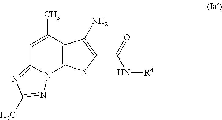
C1=C(C)C2=C(N3C1=NC(C)=N3)SC(C(=O)N[R4])=C2N
